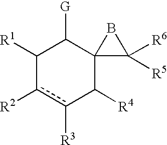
C1([R1])c([R2])c([R3])C([R4])C2(C1[G])C([R6])([R5])B2
